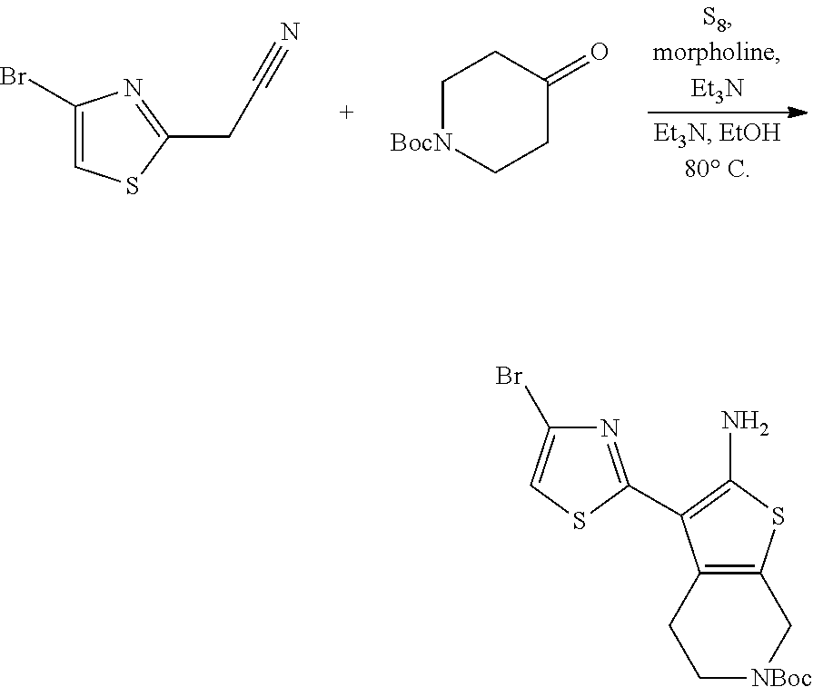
C1(Br)=CSC(CC#N)=N1.C1[BocN]CCC(=O)C1.C1(Br)=CSC(C2=C(N)SC3=C2CC[NBoc]C3)=N1
